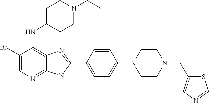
C1(Br)=CN=C2C(=C1NC1CCN(CC)CC1)N=C(C1=CC=C(N3CCN(CC4=CN=CS4)CC3)C=C1)N2
